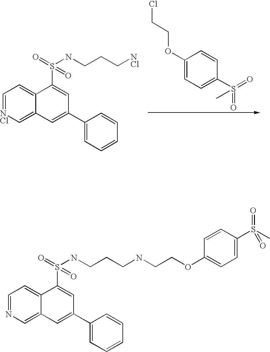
C1(OCCCl)=CC=C(S(=O)(=O)C)C=C1.C1=[NCl]C=C2C(=C1)C(S(=O)(NCCC[NCl])=O)=CC(C1=CC=CC=C1)=C2.S(NCCCNCCOC1=CC=C(S(C)(=O)=O)C=C1)(=O)(=O)C1=CC(C2=CC=CC=C2)=CC2=CN=CC=C12
